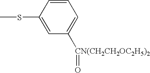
C1=CC(SC)=CC([CN(CH2CH2OC2H5)2]=O)=C1
